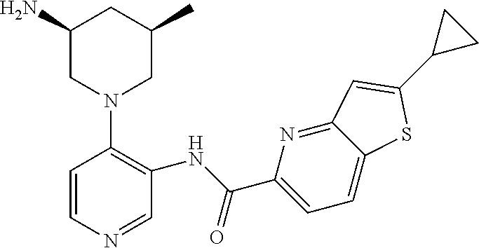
C1(N)CN(C2=C(NC(C3=CC=C4C(=N3)C=C(C3CC3)S4)=O)C=NC=C2)CC(C)C1
